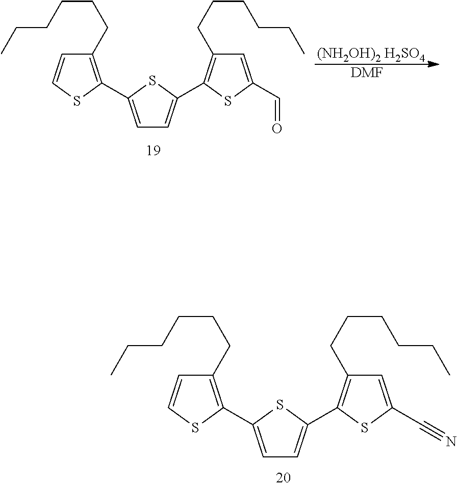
C1=C(C2=C(CCCCCC)C=CS2)SC(C2=C(CCCCCC)C=C(C#N)S2)=C1.C1=C(C2=C(CCCCCC)C=CS2)SC(C2=C(CCCCCC)C=C(C=O)S2)=C1.[(NH2OH)2 H2SO4].[DMF]
